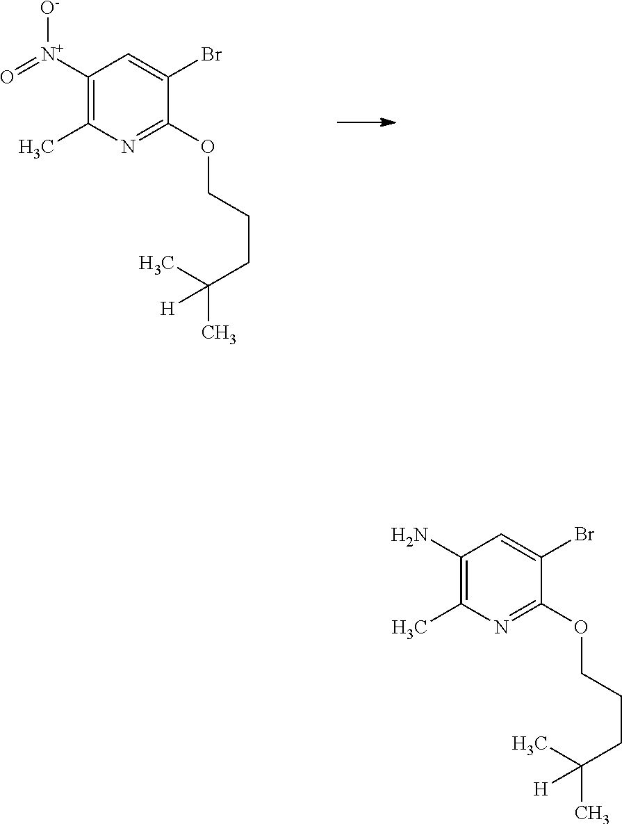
C1([N+](=O)[O-])=C(C)N=C(OCCCC(C)(C)[H])C(Br)=C1.C1(N)=C(C)N=C(OCCCC(C)(C)[H])C(Br)=C1
